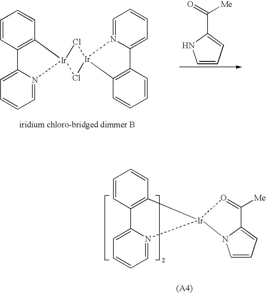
C1=CC2=C(C=C1)[Ir]1(N3=CC=CC=C23)Cl[Ir]2(Cl1)N1=CC=CC=C1C1=C2C=CC=C1.C1=CC=C(C(=O)[Me])N1.C1=CC2=C(C=C1)[Ir]1(N3=CC=CC=C23)N2C=CC=C2C([Me])=O1
